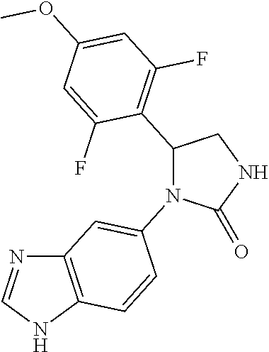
C12=C(NC=N1)C=CC(N1C(=O)NCC1C1=C(F)C=C(OC)C=C1F)=C2
